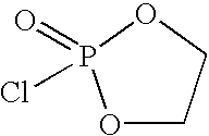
O1CCOP1(=O)Cl
